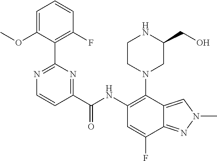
C1(NC(C2=NC(C3=C(F)C=CC=C3OC)=NC=C2)=O)=C(N2CC(CO)NCC2)C2=CN(C)N=C2C(F)=C1
